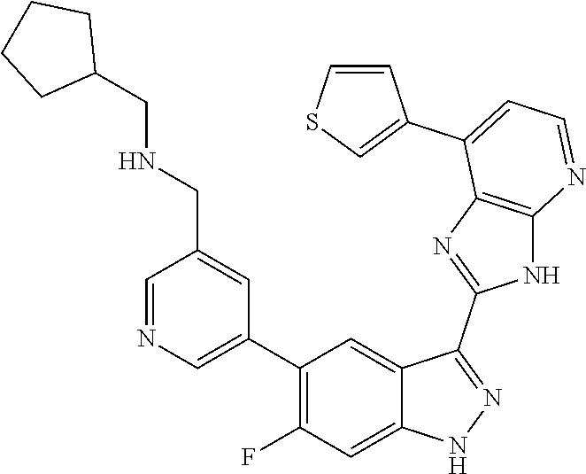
C1=NC=C(C2=C(F)C=C3C(=C2)C(C2=NC4=C(N2)N=CC=C4C2=CSC=C2)=NN3)C=C1CNCC1CCCC1
